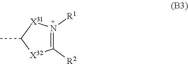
[X32]1C([R2])=N([R1])[X31]C1C
